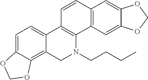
C1=C2C(=C3C(=C1)C1=C(N(CCCC)C3)C3=C(C=C1)C=C1C(=C3)OCO1)OCO2
